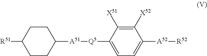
C1([X52])=C([X51])C([Q5][A51]C2CCC([R51])CC2)=CC=C1[A52][R52]
